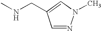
C1=NN(C)C=C1CNC
